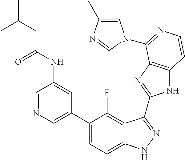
C1=C(C2=CC=C3C(=C2F)C(C2=NC4=C(N2)C=CN=C4N2C=C(C)N=C2)=NN3)C=C(NC(CC(C)C)=O)C=N1
